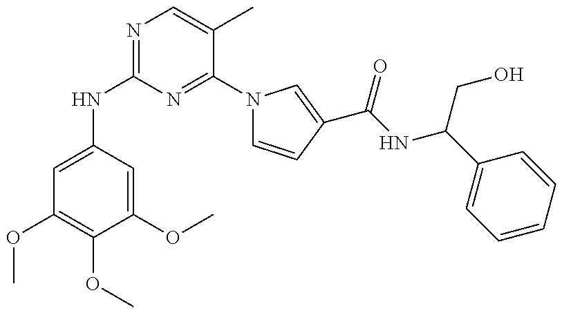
C1=C(NC2=NC=C(C)C(N3C=CC(C(NC(C4=CC=CC=C4)CO)=O)=C3)=N2)C=C(OC)C(OC)=C1OC
